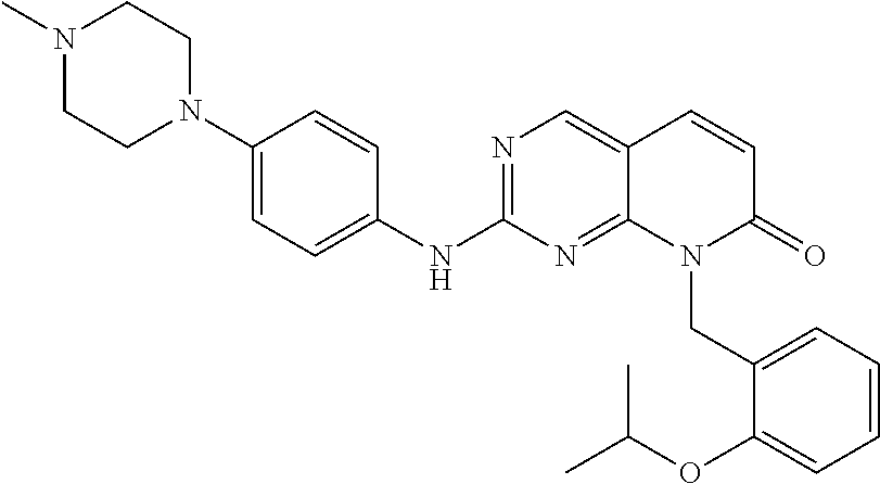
N1=C(NC2=CC=C(N3CCN(C)CC3)C=C2)N=C2C(=C1)C=CC(=O)N2CC1=CC=CC=C1OC(C)C
